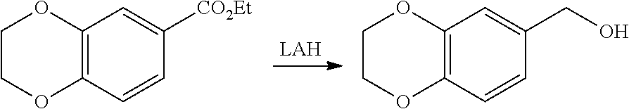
C12=C(C=CC([CO2Et])=C1)OCCO2.C12=C(C=CC(CO)=C1)OCCO2
